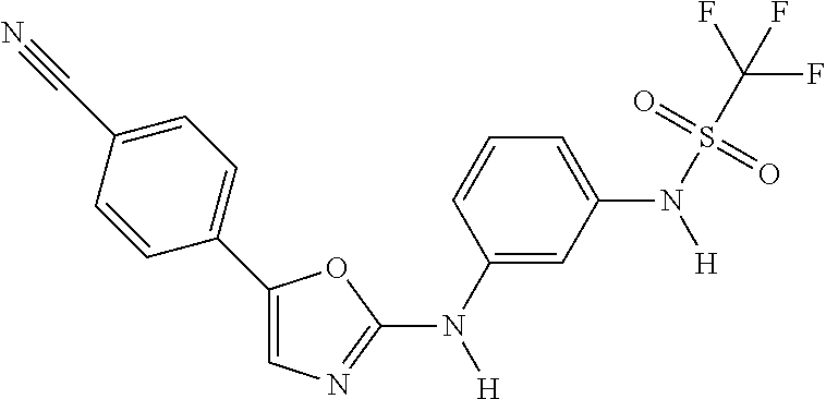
C1(N([H])C2=NC=C(C3=CC=C(C#N)C=C3)O2)=CC(N(S(C(F)(F)F)(=O)=O)[H])=CC=C1
